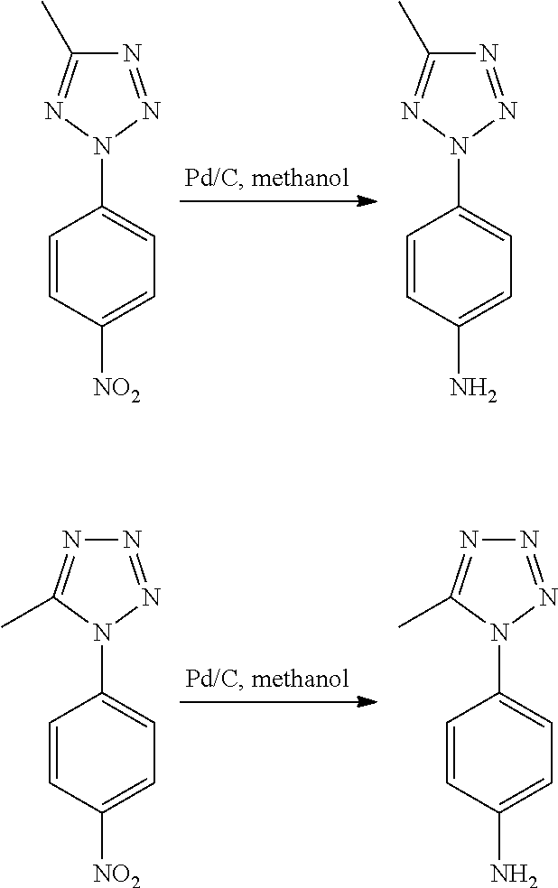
C1=CC([NO2])=CC=C1N1N=C(C)N=N1.C1=CC(N)=CC=C1N1N=C(C)N=N1.C1=CC([NO2])=CC=C1N1C(C)=NN=N1.C1=CC(N)=CC=C1N1C(C)=NN=N1
